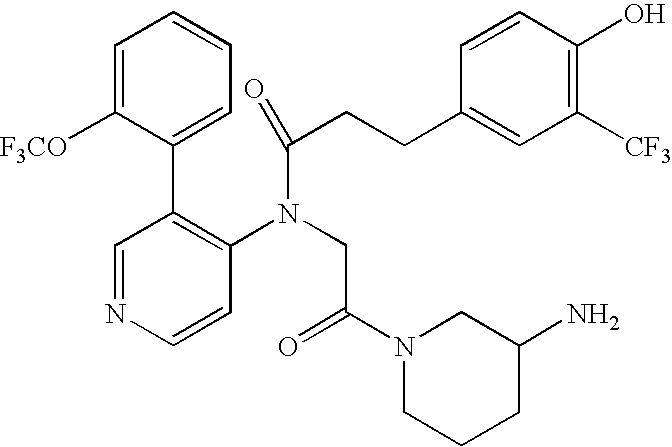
C1=NC=CC(N(CC(=O)N2CCCC(N)C2)C(CCC2=CC([CF3])=C(O)C=C2)=O)=C1C1=CC=CC=C1[F3CO]
